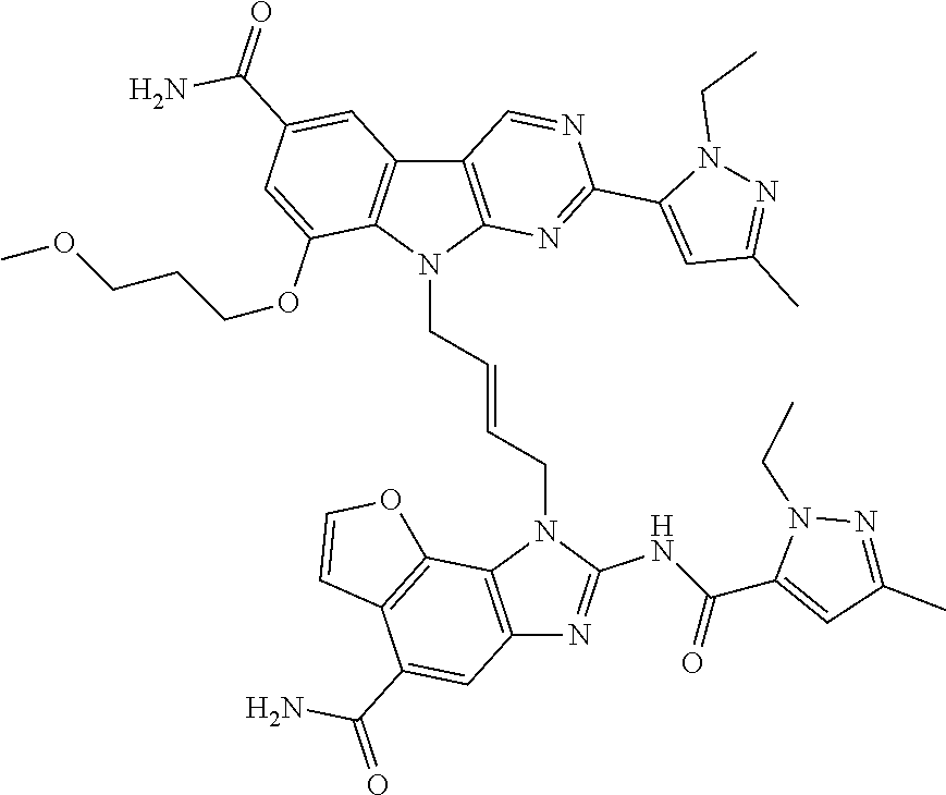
C12=C(N(CC=CCN3C4=C(C5=C3C(OCCCOC)=CC(C(=O)N)=C5)C=NC(C3=CC(C)=NN3CC)=N4)C(NC(C3=CC(C)=NN3CC)=O)=N1)C1=C(C(C(=O)N)=C2)C=CO1
